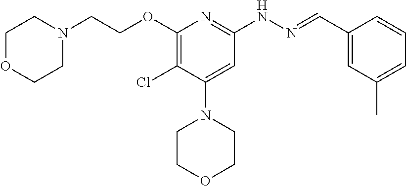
O(C1=C(Cl)C(N2CCOCC2)=CC(NN=CC2=CC(C)=CC=C2)=N1)CCN1CCOCC1
